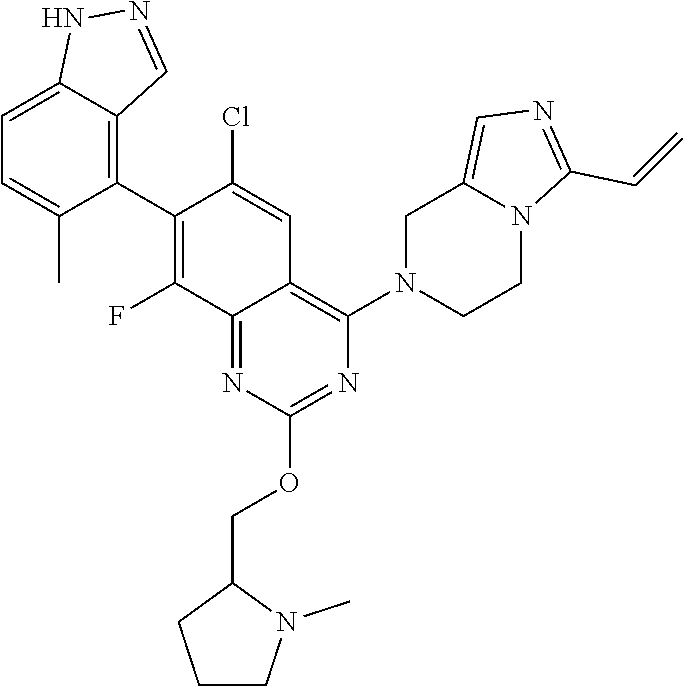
C1CN(C2=C3C(=NC(OCC4CCCN4C)=N2)C(F)=C(C2=C4C=NNC4=CC=C2C)C(Cl)=C3)CC2=CN=C(C=C)N12
